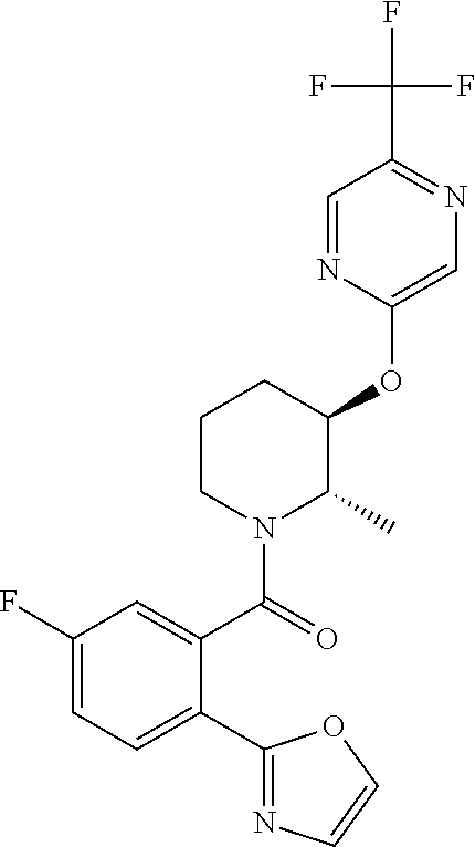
C1CN(C(=O)C2=CC(F)=CC=C2C2=NC=CO2)C(C)C(OC2=CN=C(C(F)(F)F)C=N2)C1
